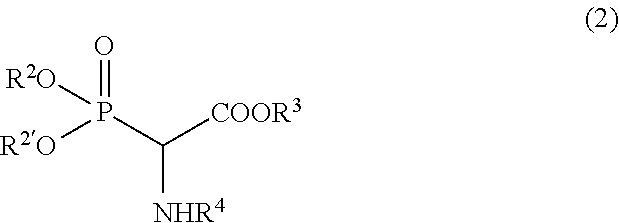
[R2O]P(C([COOR3])[NHR4])(=O)[R2O]
